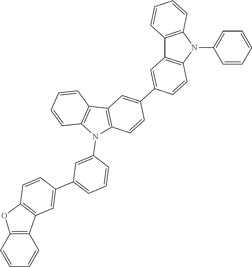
C12=C(N(C3=CC=CC=C3)C3=C1C=C(C1=CC4=C(C=C1)N(C1=CC(C5=CC6=C(C=C5)OC5=C6C=CC=C5)=CC=C1)C1=C4C=CC=C1)C=C3)C=CC=C2
